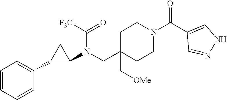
C1=CC=CC(C2C(N(CC3(C[OMe])CCN(C(C4=CNN=C4)=O)CC3)C([F3C])=O)C2)=C1
